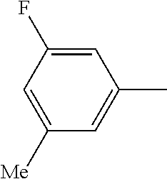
C1([Me])=CC(F)=CC(C)=C1
